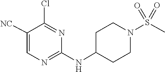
C1(NC2CCN(S(=O)(=O)C)CC2)=NC=C([NC])C(Cl)=N1
